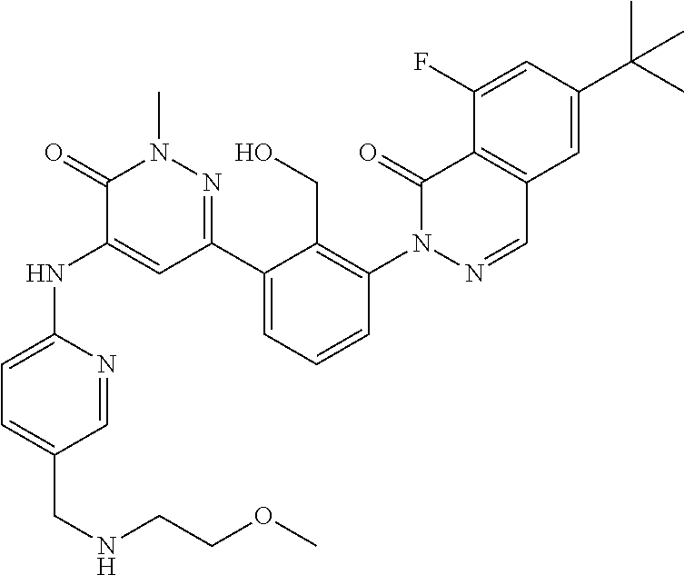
C1=NC(NC2=CC(C3=CC=CC(N4N=CC5=C(C4=O)C(F)=CC(C(C)(C)C)=C5)=C3CO)=NN(C)C2=O)=CC=C1CNCCOC
